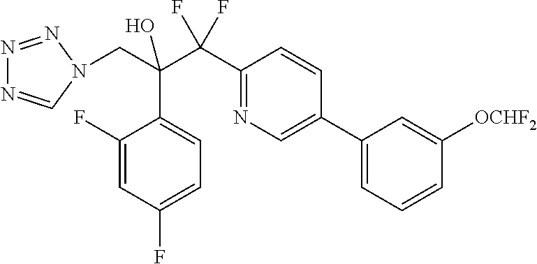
C1(F)=CC(F)=CC=C1C(C(C1=NC=C(C2=CC=CC([OCHF2])=C2)C=C1)(F)F)(CN1C=NN=N1)O
